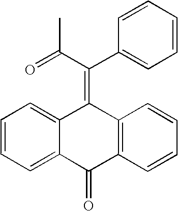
C1=CC=C2C(=C1)C(=C(C1=CC=CC=C1)C(C)=O)C1=C(C2=O)C=CC=C1
